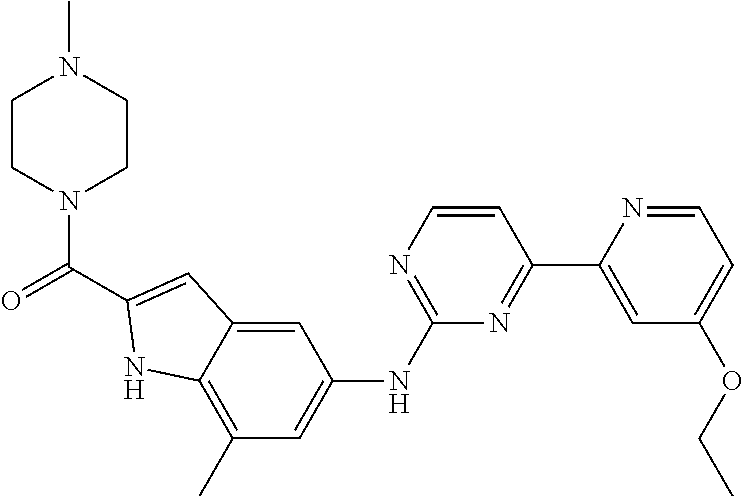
C1CN(C(=O)C2=CC3=CC(NC4=NC=CC(C5=CC(OCC)=CC=N5)=N4)=CC(C)=C3N2)CCN1C
